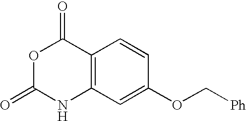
O1C(=O)NC2=C(C1=O)C=CC(OC[Ph])=C2
